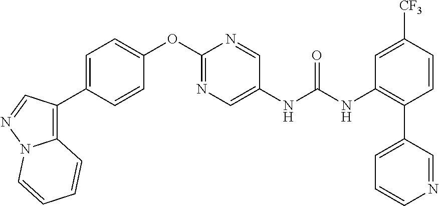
C1=C(C2=C3N(N=C2)C=CC=C3)C=CC(OC2=NC=C(NC(NC3=C(C4=CC=CN=C4)C=CC([CF3])=C3)=O)C=N2)=C1
